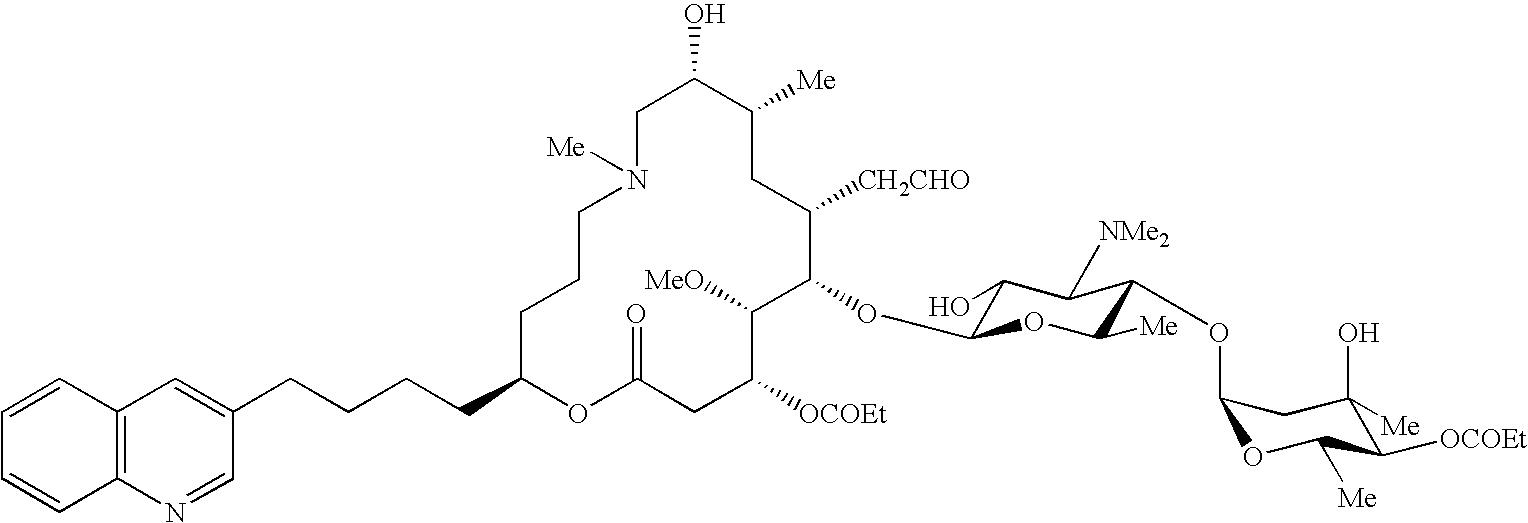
C1C(O)C([Me])CC([CH2CHO])C(OC2C(O)C([NMe2])C(OC3OC([Me])C([OCOEt])C(O)([Me])C3)C([Me])O2)C([MeO])C([OCOEt])CC(=O)OC(CCCCC2=CC3=C(N=C2)C=CC=C3)CCCN1[Me]
